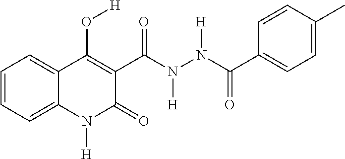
C1(C(N(N(C(C2=CC=C(C)C=C2)=O)[H])[H])=O)=C(O[H])C2=CC=CC=C2N([H])C1=O
